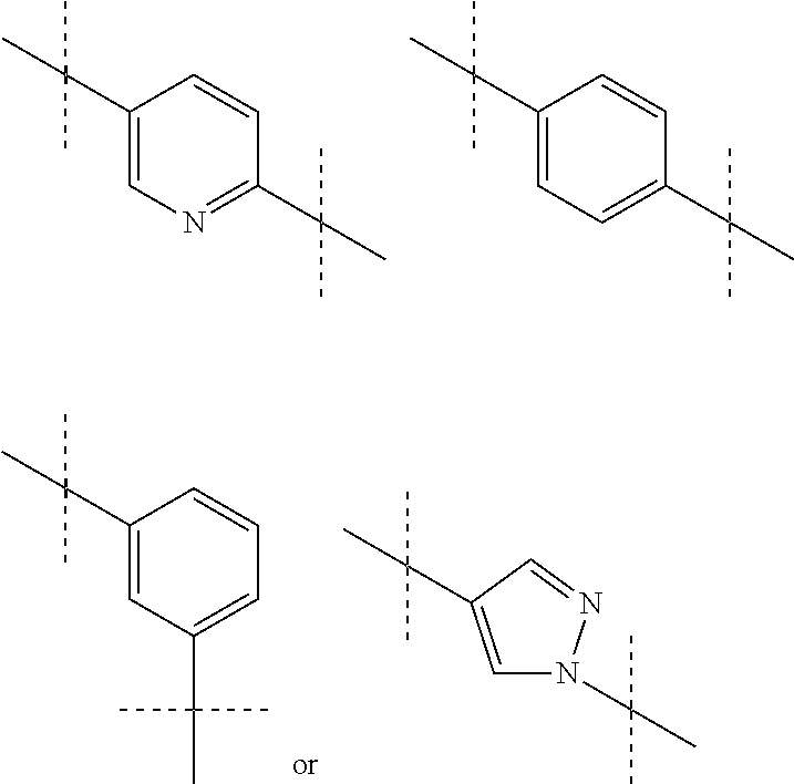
C1(C(C)(C)C)=CN=C(C(C)(C)C)C=C1.C1(C(C)(C)C)=CC=C(C(C)(C)C)C=C1.C1(C(C)(C)C)=CC(C(C)(C)C)=CC=C1.C1=C(C(C)(C)C)C=NN1C(C)(C)C
